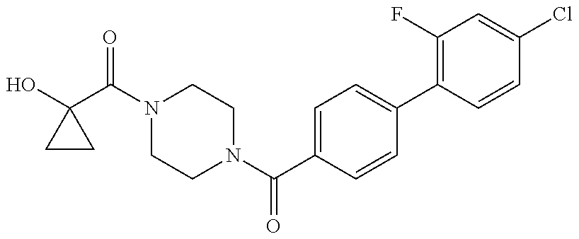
C1(O)(C(N2CCN(C(C3=CC=C(C4=C(F)C=C(Cl)C=C4)C=C3)=O)CC2)=O)CC1
